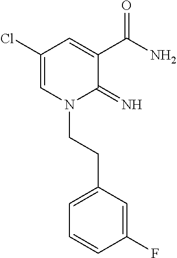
C1(Cl)=CN(CCC2=CC=CC(F)=C2)C(=N)C(C(N)=O)=C1
